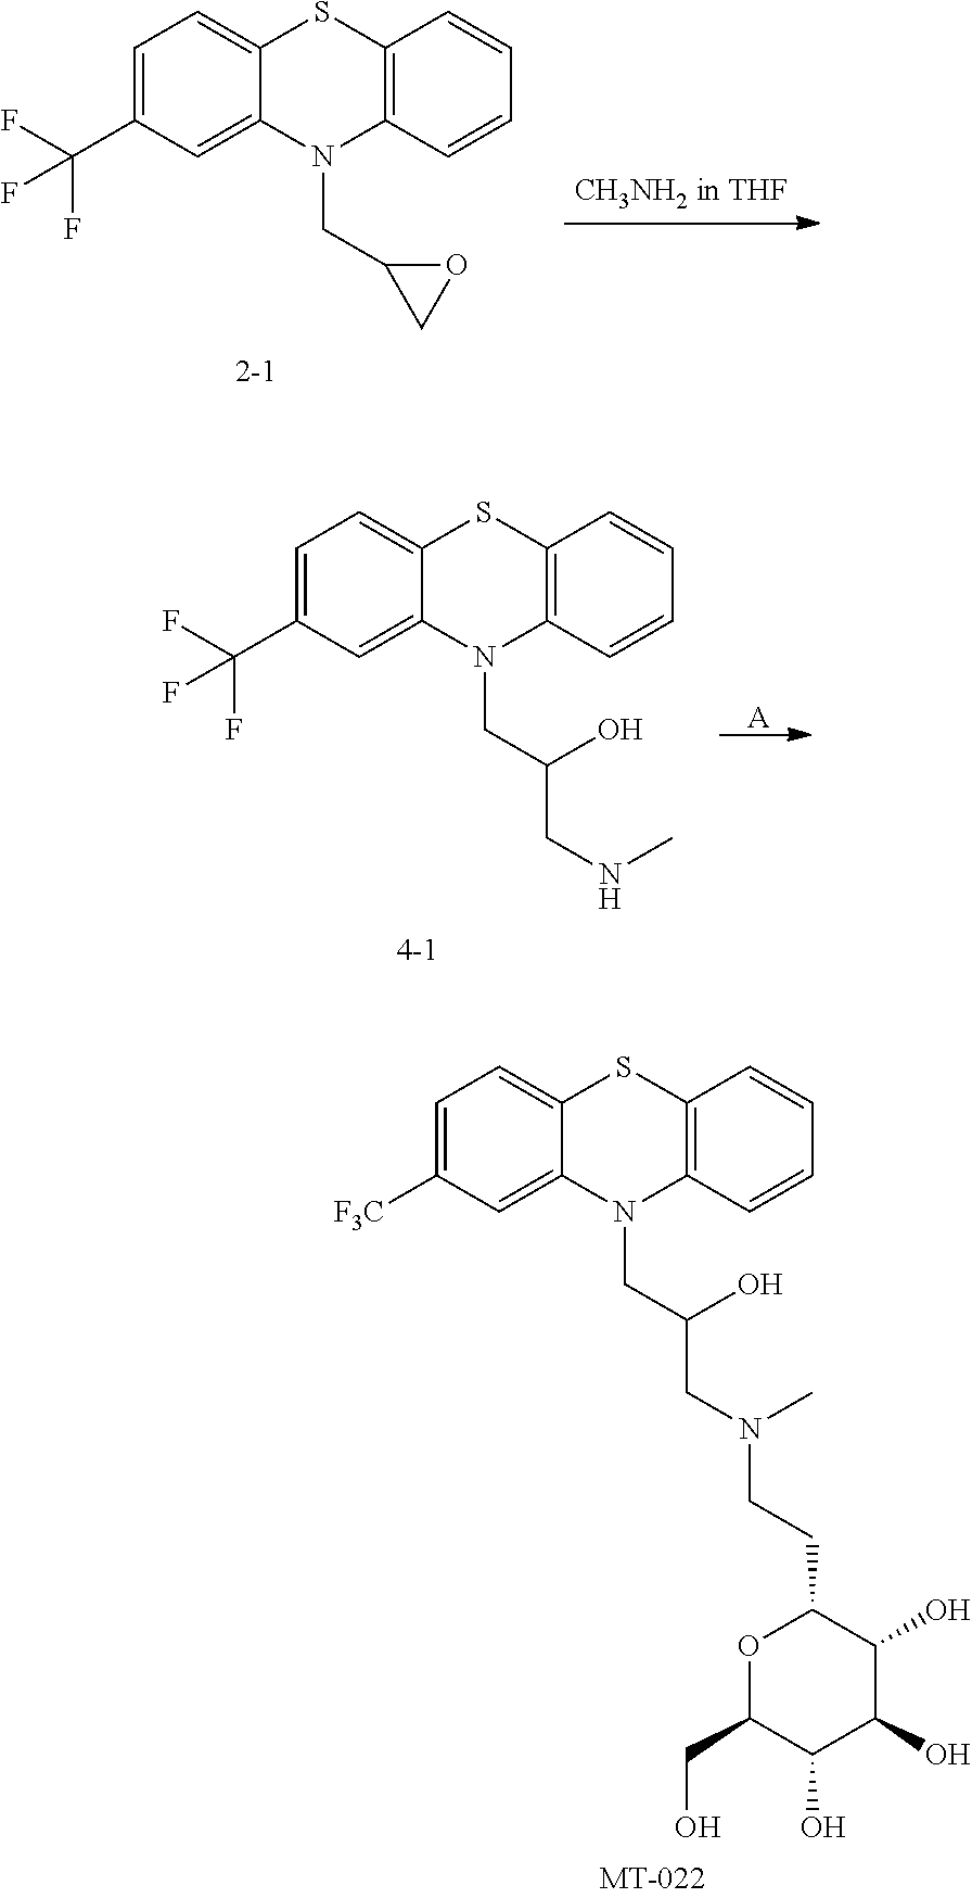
C1(CO)C(O)C(O)C(O)C(CCN(CC(CN2C3=CC([F3C])=CC=C3SC3=C2C=CC=C3)O)C)O1.C1(CN2C3=CC(C(F)(F)F)=CC=C3SC3=C2C=CC=C3)CO1.C(CNC)(CN1C2=CC(C(F)(F)F)=CC=C2SC2=C1C=CC=C2)O.[A]
